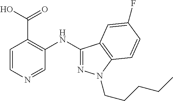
C1=CN=CC(NC2=NN(CCCCC)C3=C2C=C(F)C=C3)=C1C(=O)O
